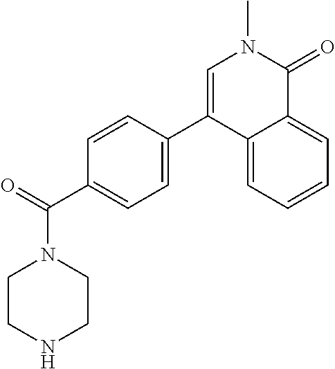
C1(C(N2CCNCC2)=O)=CC=C(C2=CN(C)C(=O)C3=CC=CC=C23)C=C1
